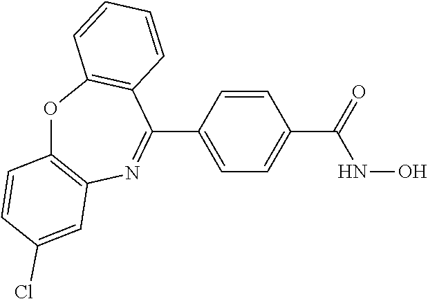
O=C(C1=CC=C(C2=NC3=C(OC4=C2C=CC=C4)C=CC(Cl)=C3)C=C1)NO
